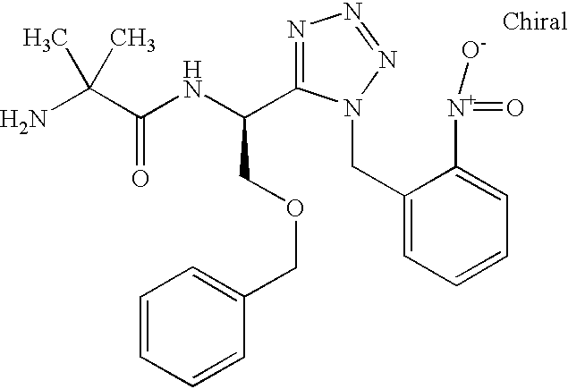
NC(C(NC(COCC1=CC=CC=C1)C1=NN=NN1CC1=CC=CC=C1[N+](=O)[O-])=O)(C)C
